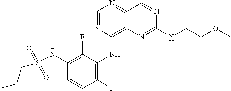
C1=NC(NC2=C(F)C=CC(NS(CCC)(=O)=O)=C2F)=C2C(=N1)C=NC(NCCOC)=N2
